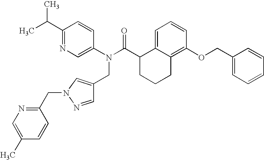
C1(C(C)C)=NC=C(N(C(C2CCCC3=C(OCC4=CC=CC=C4)C=CC=C23)=O)CC2=CN(CC3=NC=C(C)C=C3)N=C2)C=C1
